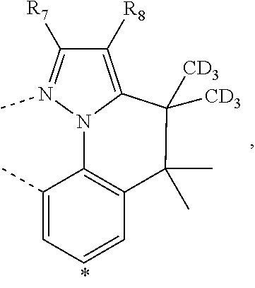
C1([R7])=N(C)N2C(=C1[R8])C([CD3])([CD3])C(C)(C)C1=C2C(C)=CC=C1
